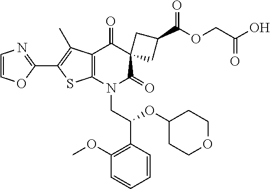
C1=COC(C2=C(C)C3=C(S2)N(CC(OC2CCOCC2)C2=C(OC)C=CC=C2)C(=O)C2(C3=O)CC(C(OCC(O)=O)=O)C2)=N1
